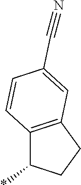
C12=C(CCC1*)C=C(C#N)C=C2
